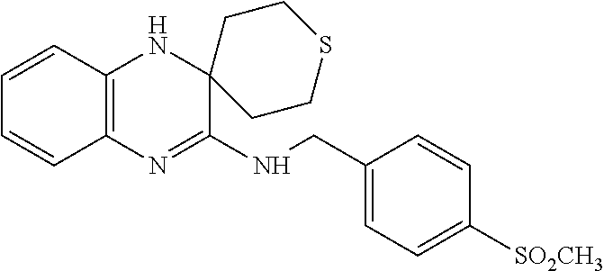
C1(CNC2=NC3=C(NC24CCSCC4)C=CC=C3)=CC=C([SO2CH3])C=C1
